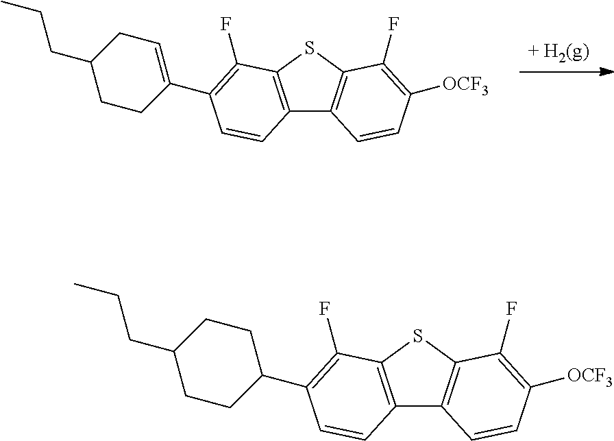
[+ H2(g)].C12=C(SC3=C1C=CC([OCF3])=C3F)C(F)=C(C1=CCC(CCC)CC1)C=C2.C12=C(SC3=C1C=CC([OCF3])=C3F)C(F)=C(C1CCC(CCC)CC1)C=C2
